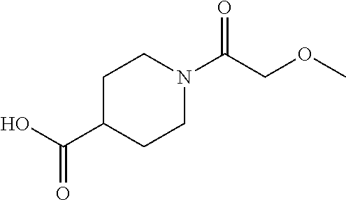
OC(C1CCN(C(COC)=O)CC1)=O
